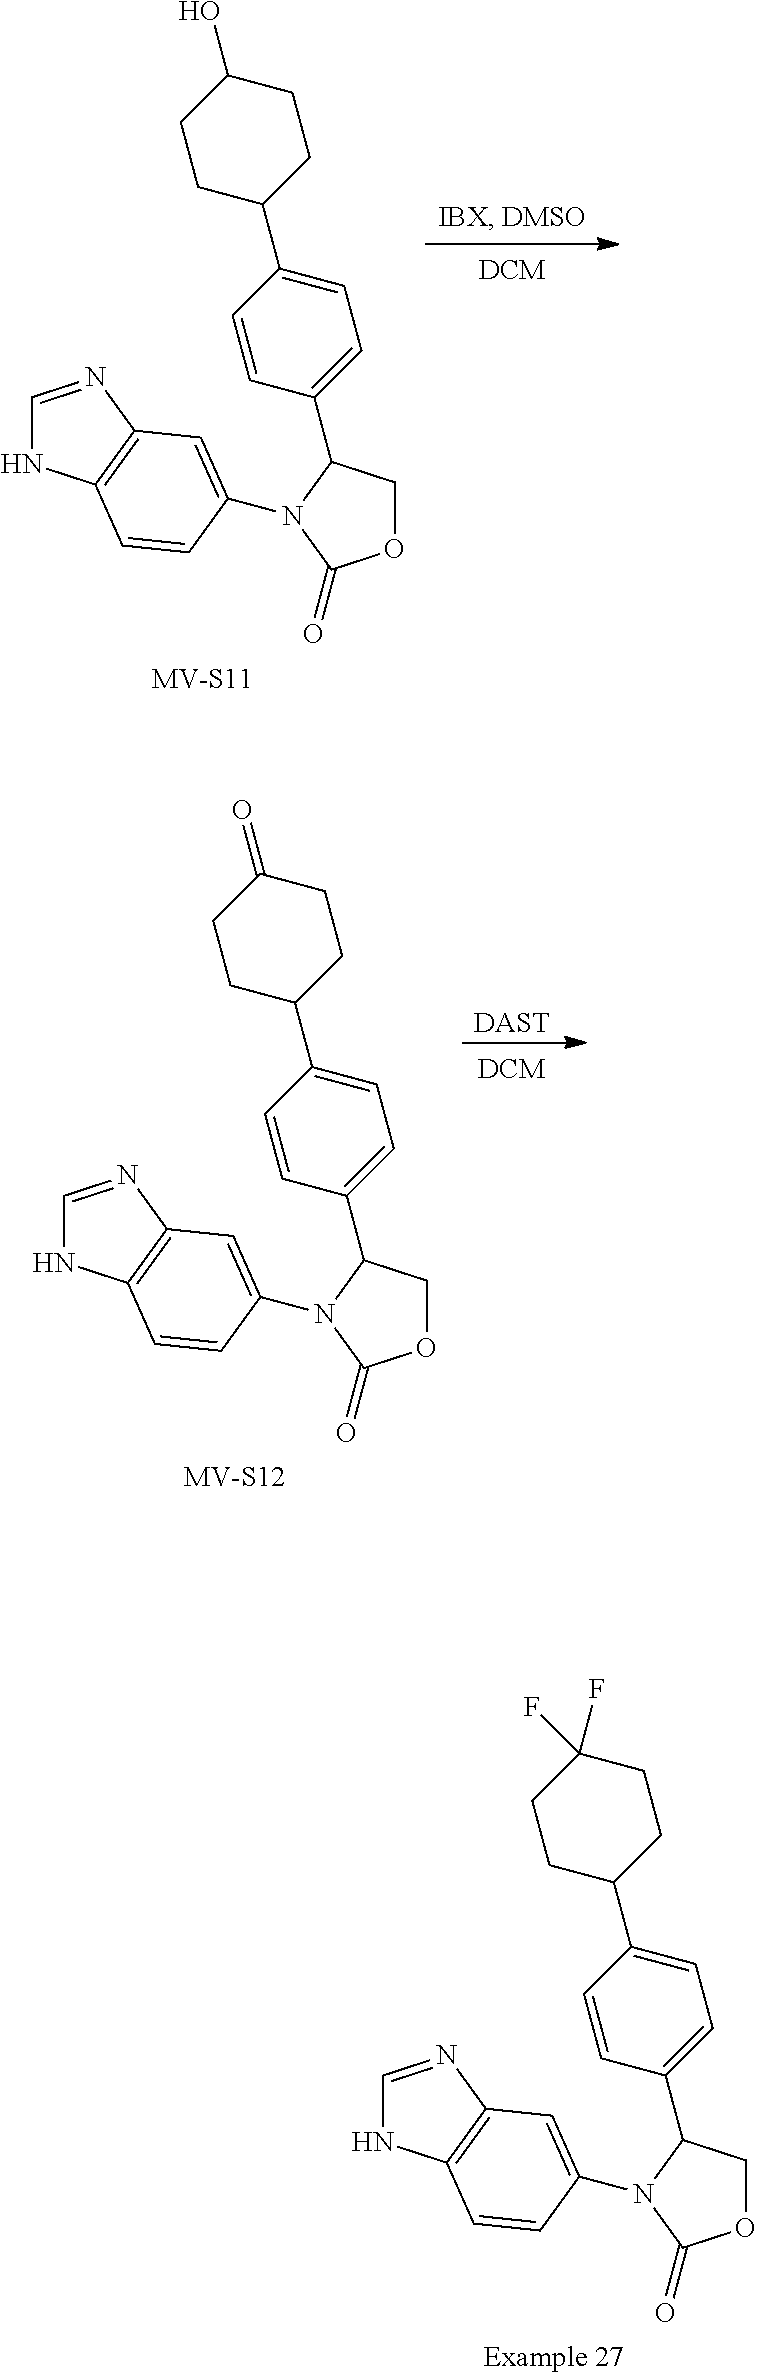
C1CC(C2=CC=C(C3COC(=O)N3C3=CC4=C(NC=N4)C=C3)C=C2)CCC1O.[DAST].C1CC(C2=CC=C(C3COC(=O)N3C3=CC4=C(NC=N4)C=C3)C=C2)CCC1=O.C1CC(C2=CC=C(C3COC(=O)N3C3=CC4=C(NC=N4)C=C3)C=C2)CCC1(F)F
